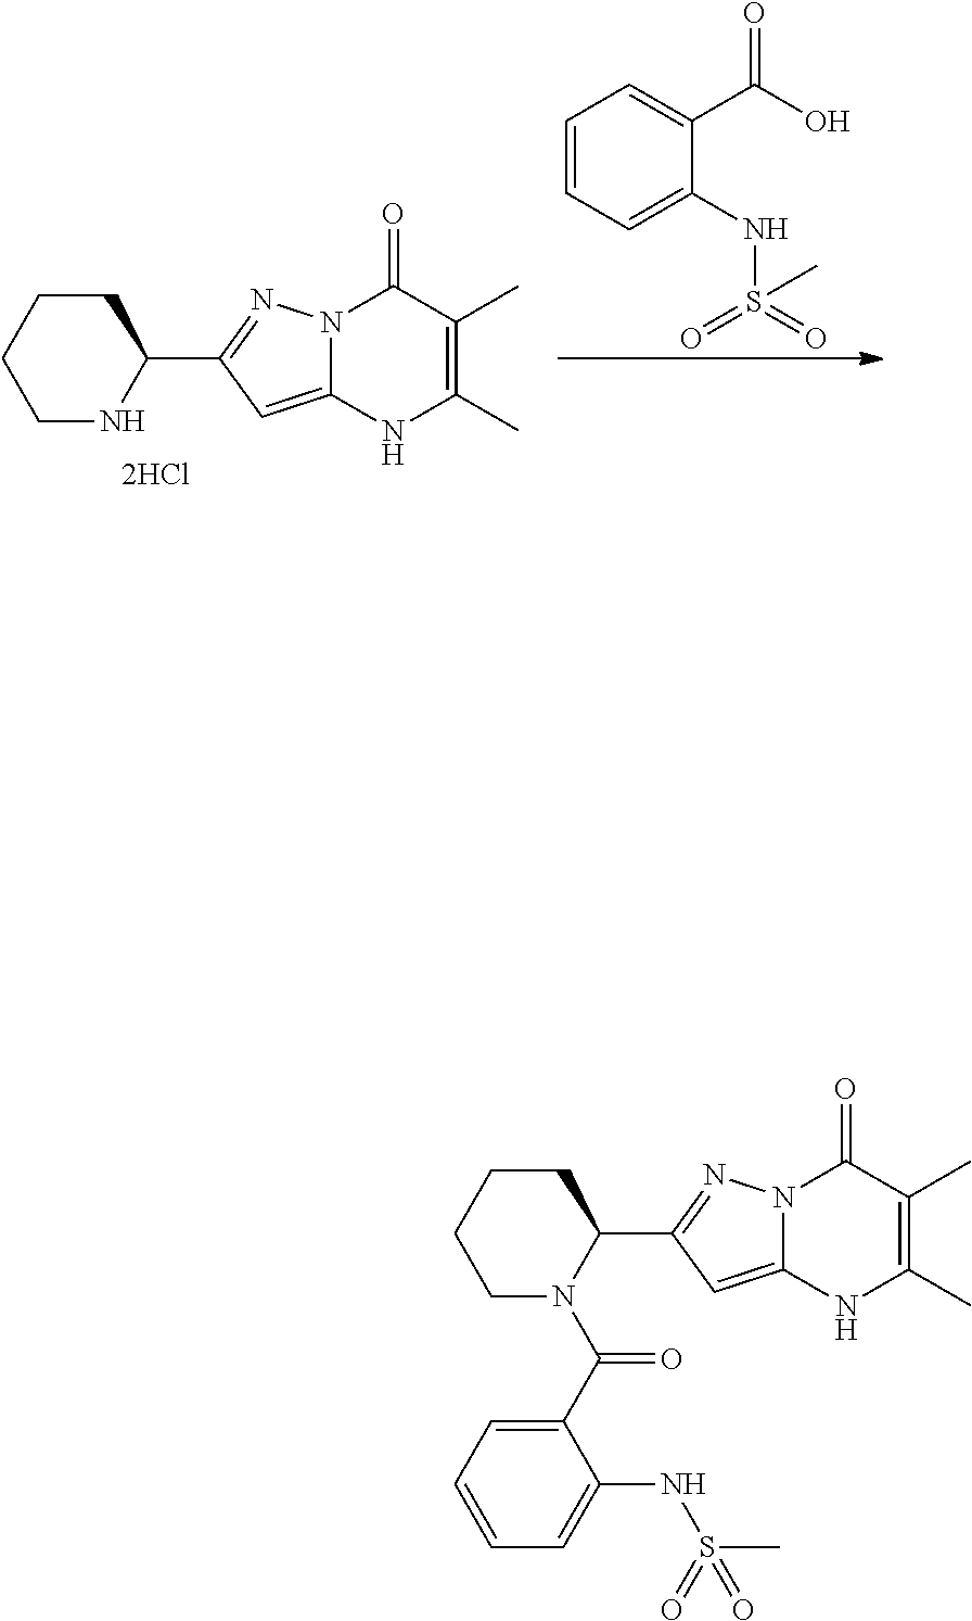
N1C(C2=NN3C(=C2)NC(C)=C(C)C3=O)CCCC1.C1=CC=C(NS(=O)(=O)C)C(C(=O)O)=C1.C1(C(N2C(C3=NN4C(=C3)NC(C)=C(C)C4=O)CCCC2)=O)=CC=CC=C1NS(C)(=O)=O
